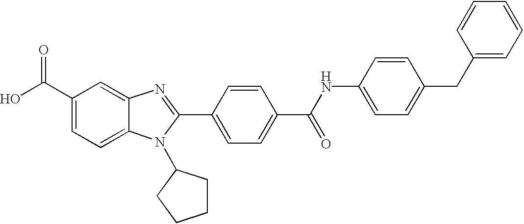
C1(C(O)=O)=CC=C2C(=C1)N=C(C1=CC=C(C(NC3=CC=C(CC4=CC=CC=C4)C=C3)=O)C=C1)N2C1CCCC1
